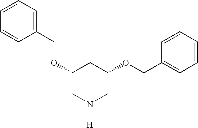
C1(OCC2=CC=CC=C2)CN([H])CC(OCC2=CC=CC=C2)C1
